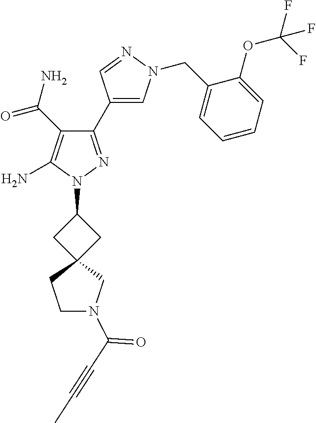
C1(C(=O)N)=C(N)N(C2CC3(C2)CCN(C(=O)C#CC)C3)N=C1C1=CN(CC2=CC=CC=C2OC(F)(F)F)N=C1
